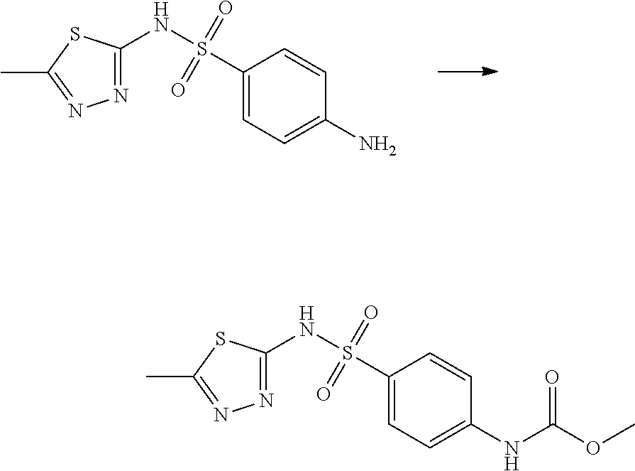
N(S(C1=CC=C(N)C=C1)(=O)=O)C1=NN=C(C)S1.N(S(C1=CC=C(NC(OC)=O)C=C1)(=O)=O)C1=NN=C(C)S1
